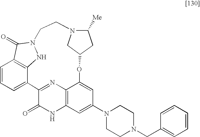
C1=CC=C2C3=C1C(=O)N(N3)CCN1C([Me])CC(OC3=CC(N4CCN(CC5=CC=CC=C5)CC4)=CC4=C3N=C2C(=O)N4)C1
